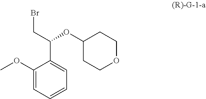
C1(OC(C2=CC=CC=C2OC)CBr)CCOCC1
